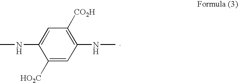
C1([HO2C])=CC(NC)=C([CO2H])C=C1NC
